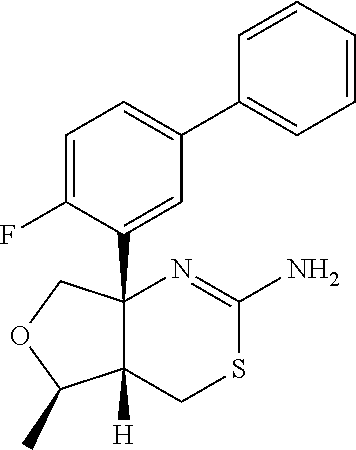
C1=C(F)C(C23C([H])(CSC(N)=N2)C(C)OC3)=CC(C2=CC=CC=C2)=C1
